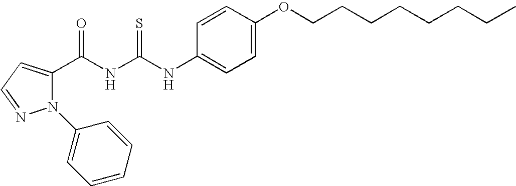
N(C(NC(=O)C1=CC=NN1C1=CC=CC=C1)=S)C1=CC=C(OCCCCCCCC)C=C1
